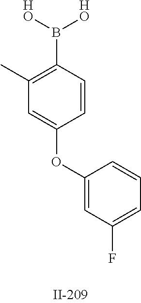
C1(C)=C(B([HO])[HO])C=CC(OC2=CC(F)=CC=C2)=C1
